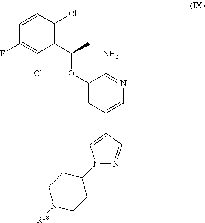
C(OC1=CC(C2=CN(C3CCN([R18])CC3)N=C2)=CN=C1N)(C1=C(Cl)C=CC(F)=C1Cl)C
